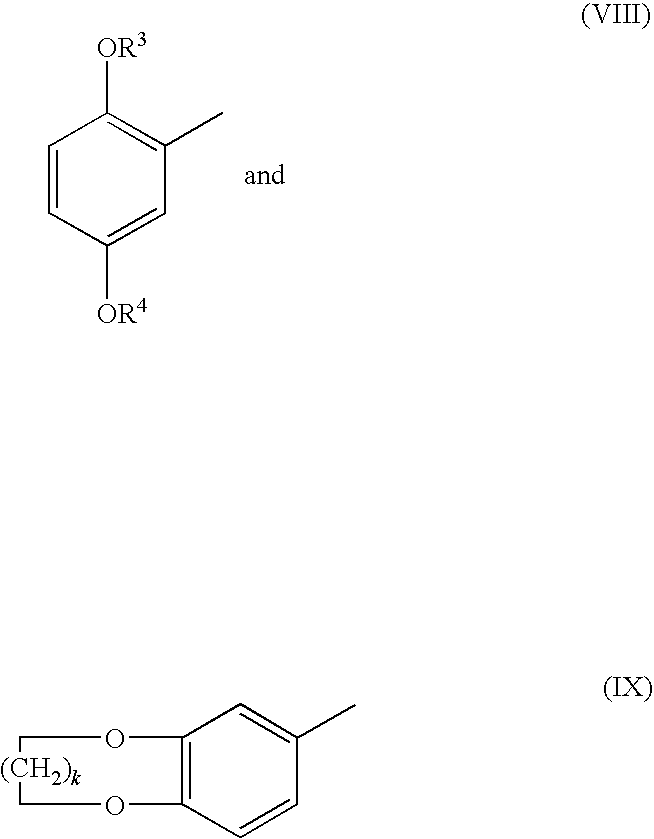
C1=C([OR4])C=CC([OR3])=C1C.C1(OC[(CH2)k])=C(OCC)C=CC(C)=C1
